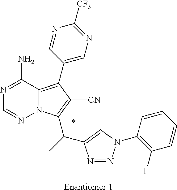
C12=C(C3=CN=C([CF3])N=C3)C([CN])=C(C(C3=CN(C4=C(F)C=CC=C4)N=N3)C)N1N=CN=C2N.*.[Enantiomer 1]
